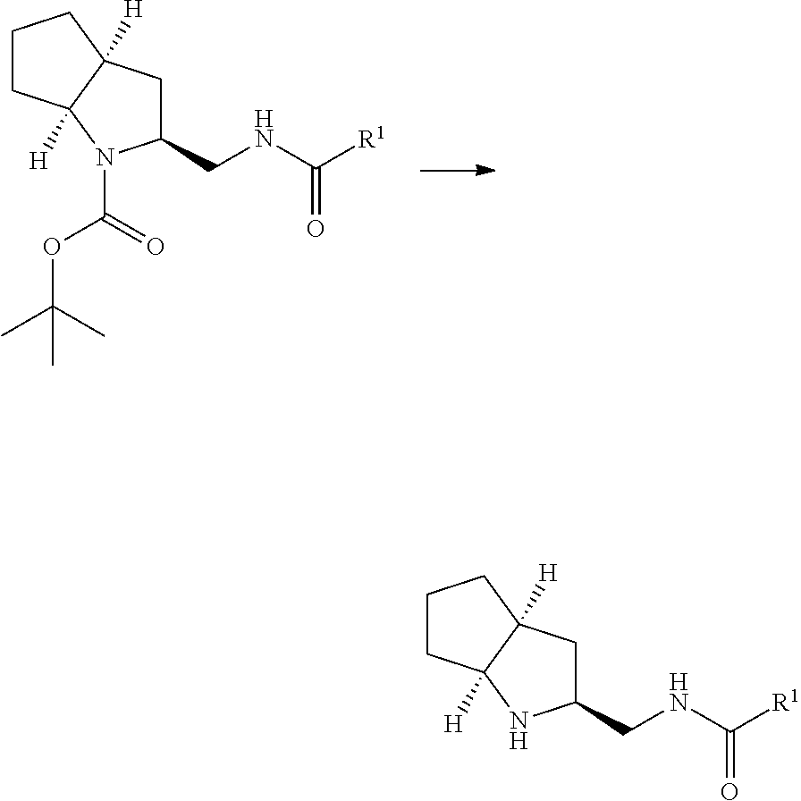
C1(CNC([R1])=O)CC2([H])C([H])(N1C(=O)OC(C)(C)C)CCC2.C1(CNC([R1])=O)CC2([H])C([H])(N1)CCC2
